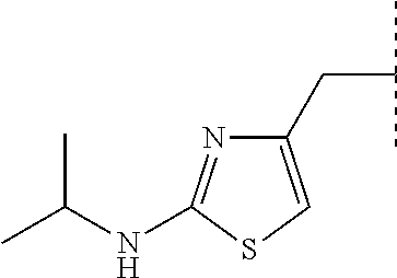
N(C(C)C)C1=NC(CC(C)C)=CS1
